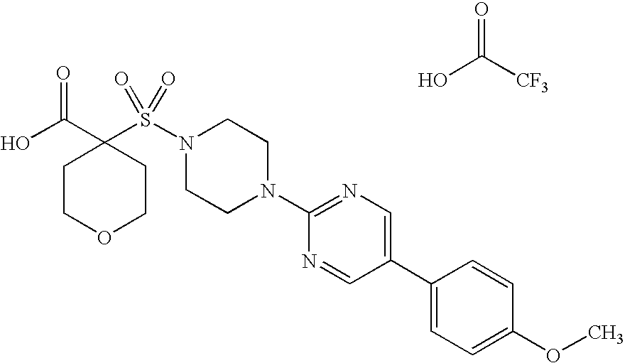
OC(C1(S(N2CCN(C3=NC=C(C4=CC=C(OC)C=C4)C=N3)CC2)(=O)=O)CCOCC1)=O.OC([CF3])=O
